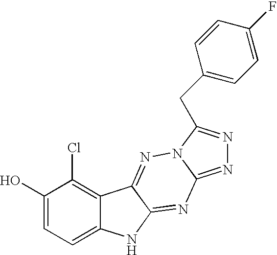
C1(O)=CC=C2C(=C1Cl)C1=NN3C(=NN=C3CC3=CC=C(F)C=C3)N=C1N2
